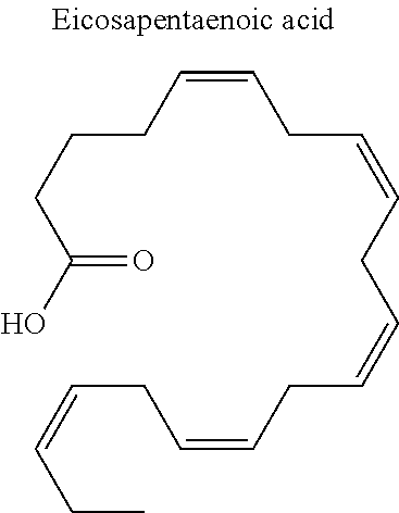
C(C(O)=O)CCC=CCC=CCC=CCC=CCC=CCC
